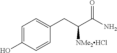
C1=C(O)C=CC(CC([NMe2HCl])C(=O)N)=C1
